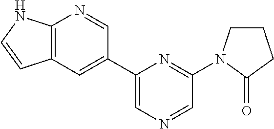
C1=C(C2=CC3=C(N=C2)NC=C3)N=C(N2CCCC2=O)C=N1
